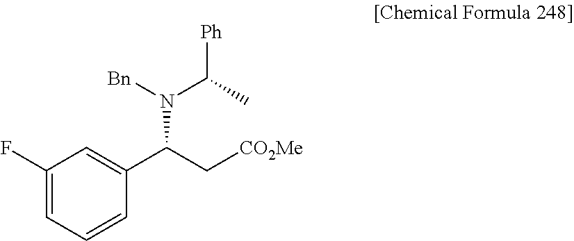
C1(F)=CC=CC(C(N([Bn])C(C)[Ph])C[CO2Me])=C1
